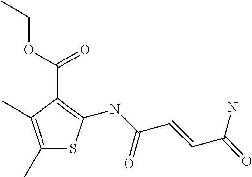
C1(C)=C(C)C(C(OCC)=O)=C(NC(C=CC(=O)N)=O)S1
